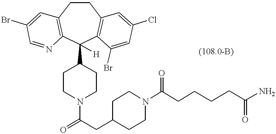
C1CC2=C(C(C3CCN(C(=O)CC4CCN(C(CCCCC(N)=O)=O)CC4)CC3)([H])C3=C1C=C(Cl)C=C3Br)N=CC(Br)=C2
